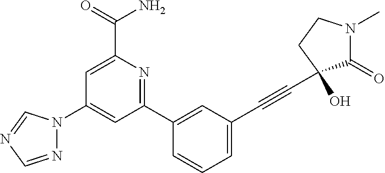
C1=C(C(=O)N)N=C(C2=CC(C#CC3(O)C(=O)N(C)CC3)=CC=C2)C=C1N1N=CN=C1
